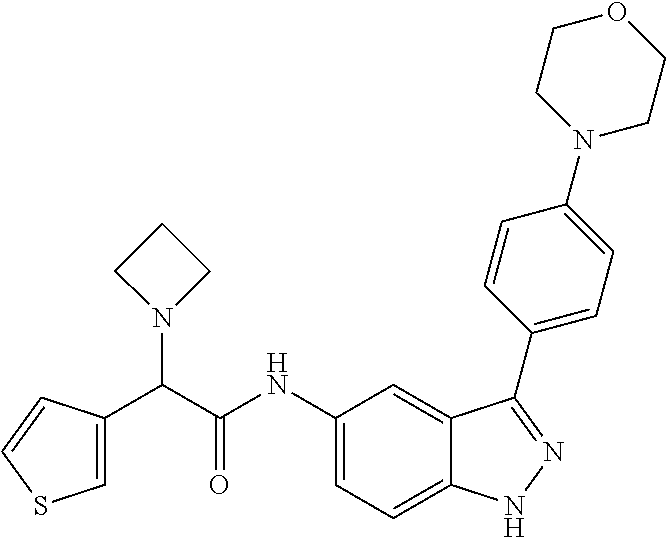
C1=C(C(C(NC2=CC=C3C(=C2)C(C2=CC=C(N4CCOCC4)C=C2)=NN3)=O)N2CCC2)C=CS1
